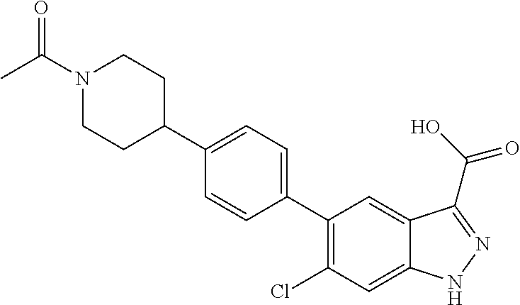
C1(C2=CC=C(C3CCN(C(C)=O)CC3)C=C2)=C(Cl)C=C2C(=C1)C(C(O)=O)=NN2
